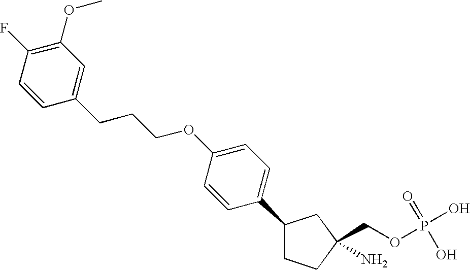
C1(C2=CC=C(OCCCC3=CC(OC)=C(F)C=C3)C=C2)CCC(N)(COP(O)(=O)O)C1
